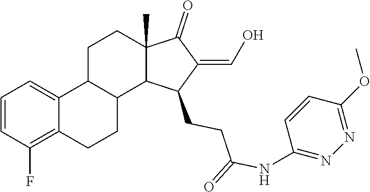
C1=CC(F)=C2C(=C1)C1C(CC2)C2C(C)(CC1)C(=O)C(=CO)C2CCC(NC1=NN=C(OC)C=C1)=O
